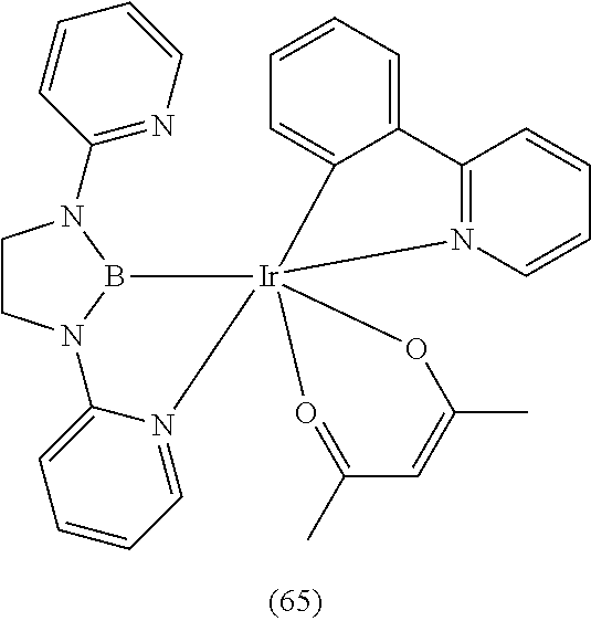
C1CN2B(N1C1=NC=CC=C1)[Ir]13(N4=CC=CC=C24)(C2=CC=CC=C2C2=N1C=CC=C2)OC(C)=CC(C)=O3
